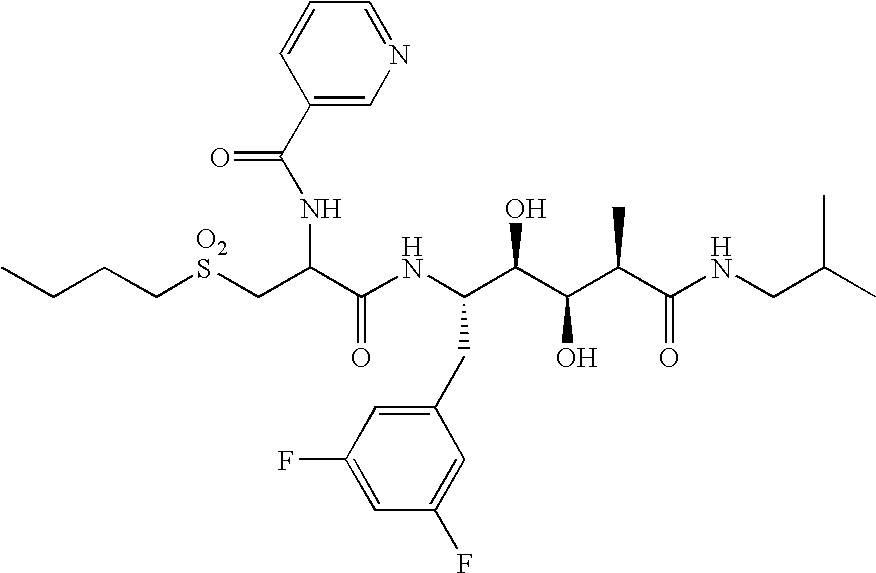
C(CC[O2S]CC(C(NC(C(C(C(C(NCC(C)C)=O)C)O)O)CC1=CC(F)=CC(F)=C1)=O)NC(C1=CN=CC=C1)=O)C
